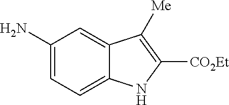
C1(N)=CC=C2C(=C1)C([Me])=C([CO2Et])N2
